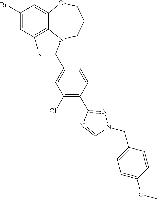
C1(Br)=CC2=C3C(=C1)OCCCN3C(C1=CC(Cl)=C(C3=NN(CC4=CC=C(OC)C=C4)C=N3)C=C1)=N2
